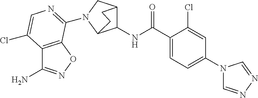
C1(C(NC2C3CN(C4=NC=C(Cl)C5=C4ON=C5N)C2CC3)=O)=CC=C(N2C=NN=C2)C=C1Cl
